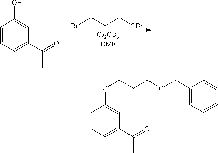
C1=CC=C(C(=O)C)C=C1O.BrCCC[OBn].[Cs2CO3DMF].C1=CC=C(C(=O)C)C=C1OCCCOCC1=CC=CC=C1
